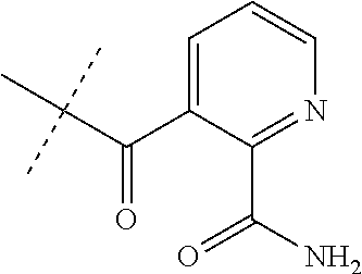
C(C(C)(C)C)(C1=CC=CN=C1C(=O)N)=O
